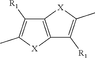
[X]1C2=C(C([R1])=C1C)[X]C(C)=C2[R1]
